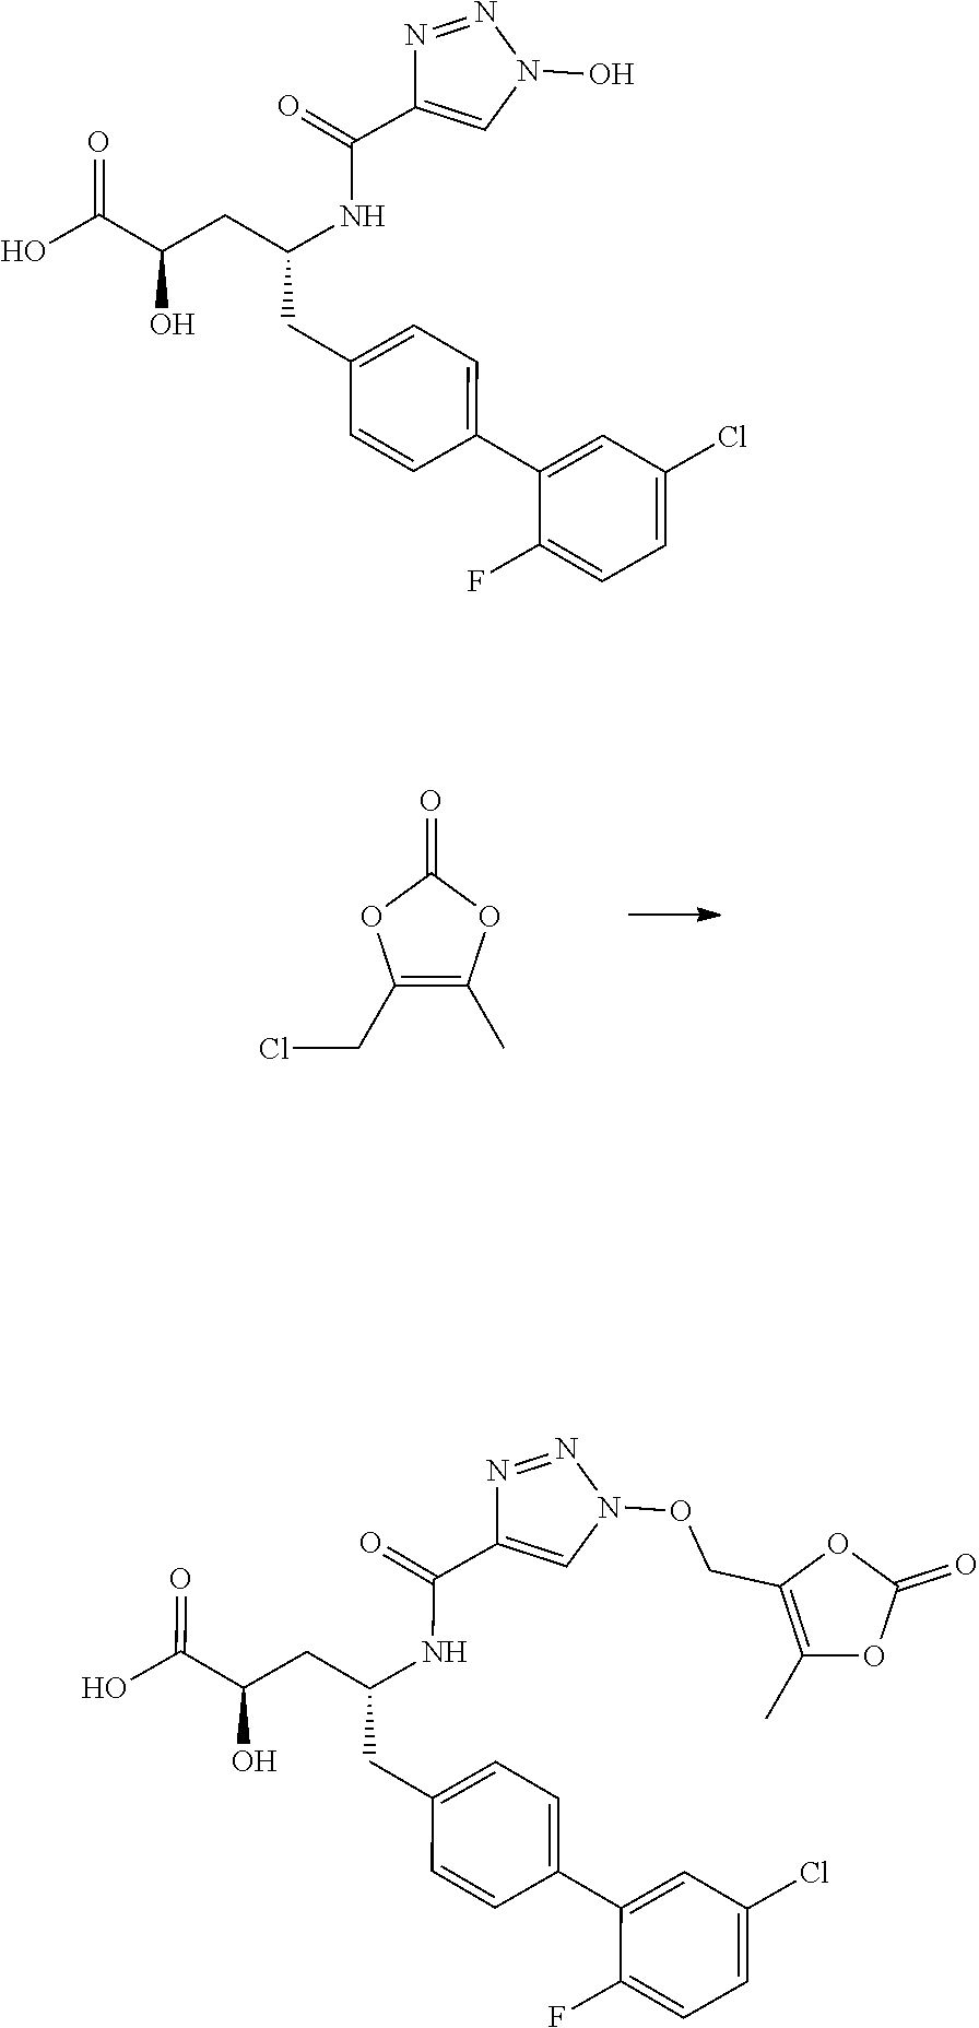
C1(CCl)=C(C)OC(=O)O1.C1(C(=O)NC(CC(C(O)=O)O)CC2=CC=C(C3=CC(Cl)=CC=C3F)C=C2)=CN(OCC2=C(C)OC(=O)O2)N=N1.C1(C(=O)NC(CC(C(O)=O)O)CC2=CC=C(C3=CC(Cl)=CC=C3F)C=C2)=CN(O)N=N1
